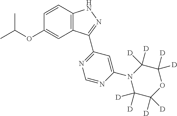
O(C1=CC2=C(C=C1)NN=C2C1=NC=NC(N2C([D])([D])C([D])([D])OC([D])([D])C2([D])[D])=C1)C(C)C
